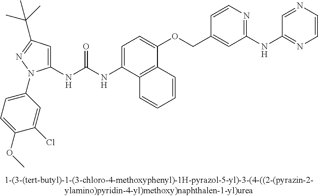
C1(NC(NC2=CC=C(OCC3=CC(NC4=NC=CN=C4)=NC=C3)C3=C2C=CC=C3)=O)=CC(C(C)(C)C)=NN1C1=CC=C(OC)C(Cl)=C1
